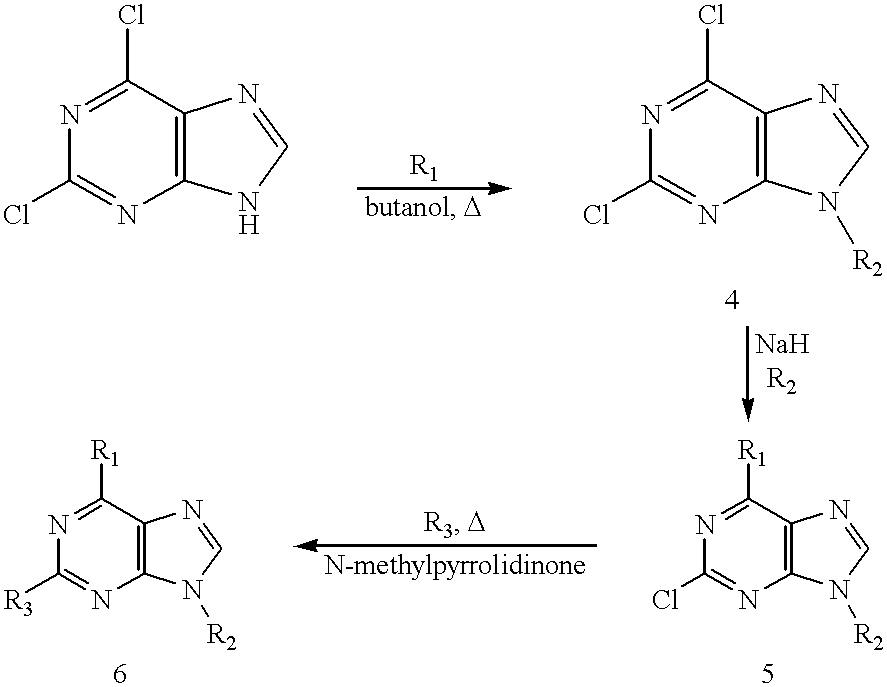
N1=C([R1])C2=C(N=C1[R3])N([R2])C=N2.N1=C([R1])C2=C(N=C1Cl)N([R2])C=N2.N1=C(Cl)C2=C(N=C1Cl)NC=N2.N1=C(Cl)C2=C(N=C1Cl)N([R2])C=N2
